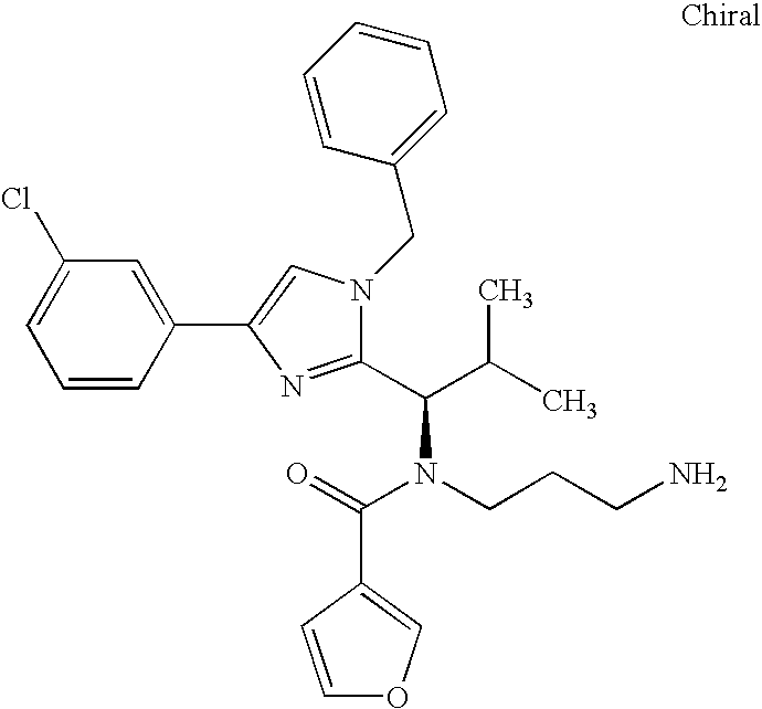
C1(Cl)=CC=CC(C2=CN(CC3=CC=CC=C3)C(C(C(C)C)N(CCCN)C(=O)C3=COC=C3)=N2)=C1
